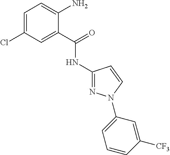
C1(NC(C2=CC(Cl)=CC=C2N)=O)=NN(C2=CC=CC([CF3])=C2)C=C1
